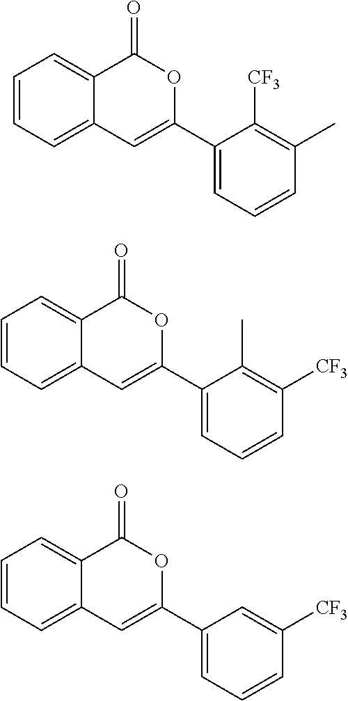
C1=CC=C2C(=C1)C(=O)OC(C1=CC=CC(C)=C1[CF3])=C2.C1=CC=C2C(=C1)C(=O)OC(C1=CC=CC([CF3])=C1C)=C2.C1=CC=C2C(=C1)C(=O)OC(C1=CC=CC([CF3])=C1)=C2
